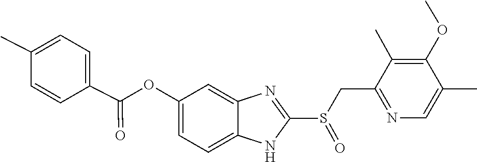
C1(C)=CC=C(C(=O)OC2=CC=C3NC(S(CC4=NC=C(C)C(OC)=C4C)=O)=NC3=C2)C=C1
